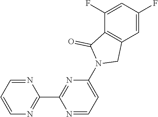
C1(F)=CC(F)=CC2=C1C(=O)N(C1=CC=NC(C3=NC=CC=N3)=N1)C2
